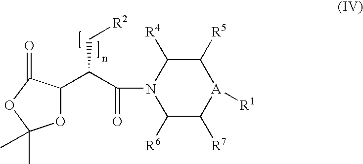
N1(C(C(C2OC(C)(C)OC2=O)C[R2])=O)C([R6])C([R7])[A]([R1])C([R5])C1[R4]
